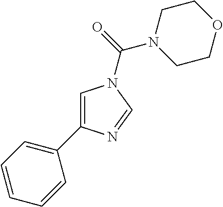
C1=C(C2=CC=CC=C2)N=CN1C(=O)N1CCOCC1
